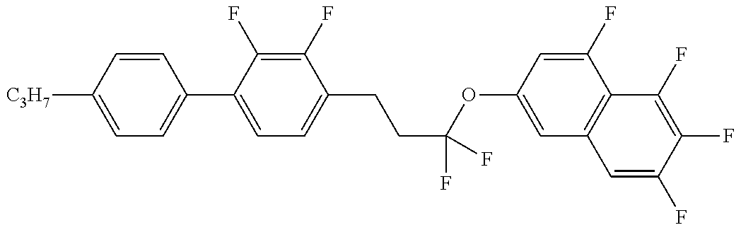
C1=C([C3H7])C=CC(C2=CC=C(CCC(OC3=CC4=C(C(F)=C3)C(F)=C(F)C(F)=C4)(F)F)C(F)=C2F)=C1
